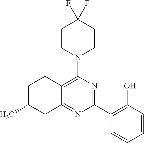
C1(C2=C(O)C=CC=C2)=NC(N2CCC(F)(F)CC2)=C2C(=N1)CC(C)CC2
